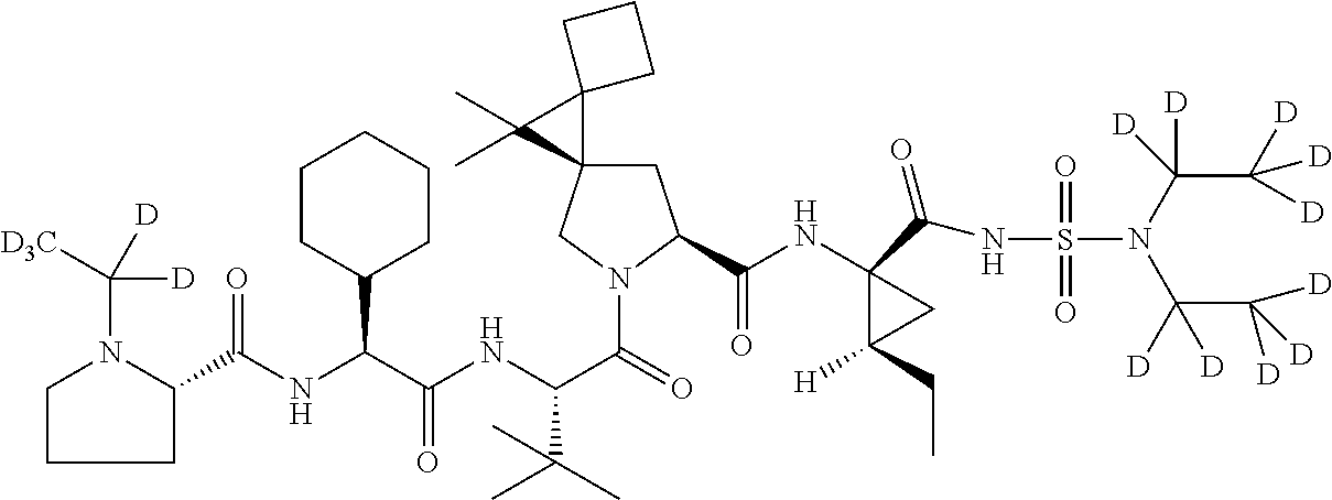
C(C(NC(C(=O)N1CC2(CC1C(NC1(C(NS(=O)(=O)N(C(C([D])([D])[D])([D])[D])C([D])([D])C([D])([D])[D])=O)C([H])(CC)C1)=O)C1(C2(C)C)CCC1)C(C)(C)C)=O)(C1CCCCC1)NC(=O)C1N(C([D3C])([D])[D])CCC1
